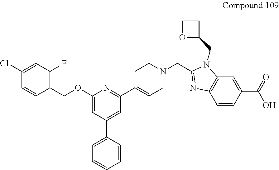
C1(Cl)=CC(F)=C(COC2=CC(C3=CC=CC=C3)=CC(C3=CCN(CC4=NC5=C(N4CC4CCO4)C=C(C(=O)O)C=C5)CC3)=N2)C=C1
